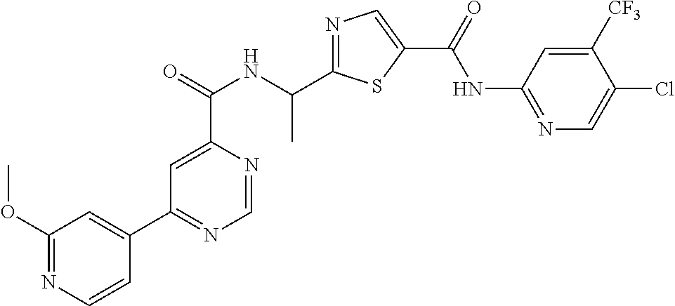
N1=C(C(NC(C2=CC(C3=CC(OC)=NC=C3)=NC=N2)=O)C)SC(C(=O)NC2=NC=C(Cl)C([CF3])=C2)=C1
